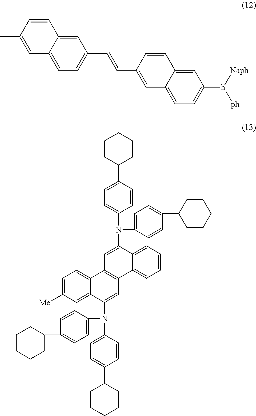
CC1=CC2=CC=C(C=CC3=CC4=CC=C([h]([Naph])[ph])C=C4C=C3)C=C2C=C1.C1=C([Me])C=C2C(=C1)C1=C(C=C2N(C2=CC=C(C3CCCCC3)C=C2)C2=CC=C(C3CCCCC3)C=C2)C2=CC=CC=C2C(N(C2=CC=C(C3CCCCC3)C=C2)C2=CC=C(C3CCCCC3)C=C2)=C1
